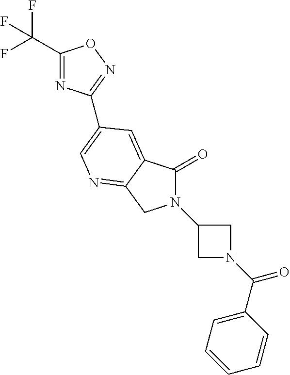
C1(C(F)(F)F)=NC(C2=CN=C3C(=C2)C(=O)N(C2CN(C(C4=CC=CC=C4)=O)C2)C3)=NO1
